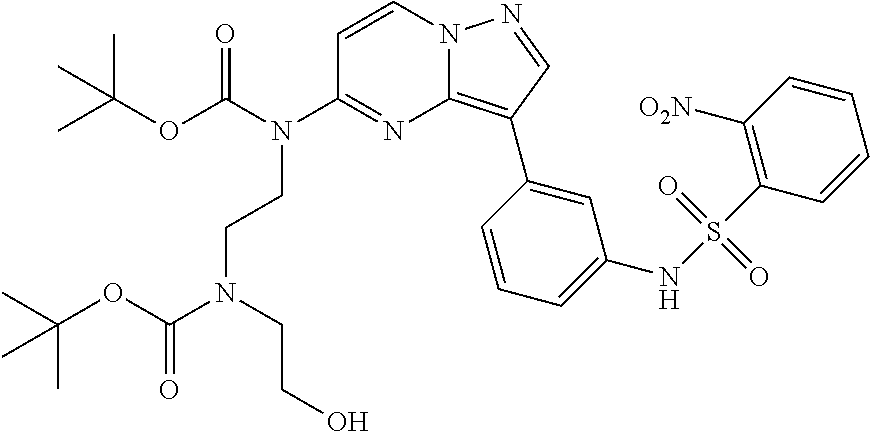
C1=CN2C(=C(C3=CC(NS(=O)(=O)C4=C([O2N])C=CC=C4)=CC=C3)C=N2)N=C1N(CCN(CCO)C(OC(C)(C)C)=O)C(OC(C)(C)C)=O
